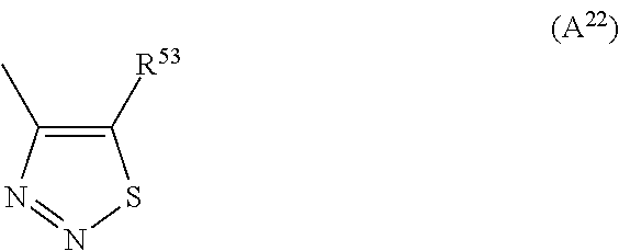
C1([R53])=C(C)N=NS1
